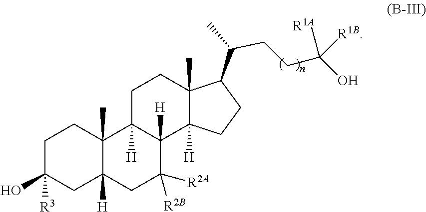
C1C(O)([R3])CC2([H])C(C)(C1)C1([H])C([H])(C([R2A])([R2B])C2)C2([H])C(C)(CC1)C(C(C)CCC(O)([R1B])[R1A])CC2
